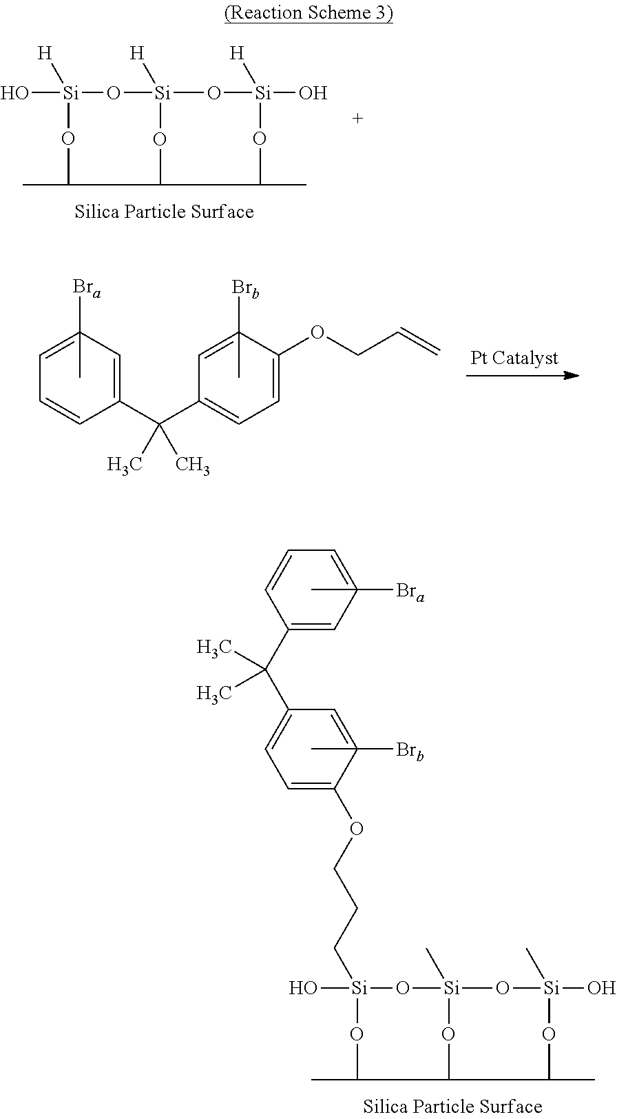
O[Si]1(CCCOC2=CC=C(C(C3=CC(C)([Bra])=CC=C3)(C)C)C=C2([Brb])C)O[Si]2(C)O[Si](O)(C)OC(C)C(O2)C(C)O1.O[Si]1([H])O[Si]2([H])O[Si](O)([H])OC(C)C(O2)C(C)O1.C1(C(C2=CC=C(OCC=C)C([Brb])(C)=C2)(C)C)=CC([Bra])(C)=CC=C1
